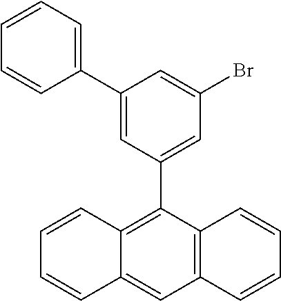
C12=C(C(C3=CC(Br)=CC(C4=CC=CC=C4)=C3)=C3C(=C1)C=CC=C3)C=CC=C2
